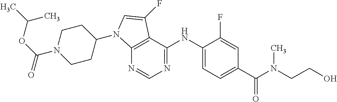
C(N1CCC(N2C3=C(C(NC4=CC=C(C(N(CCO)C)=O)C=C4F)=NC=N3)C(F)=C2)CC1)(OC(C)C)=O
